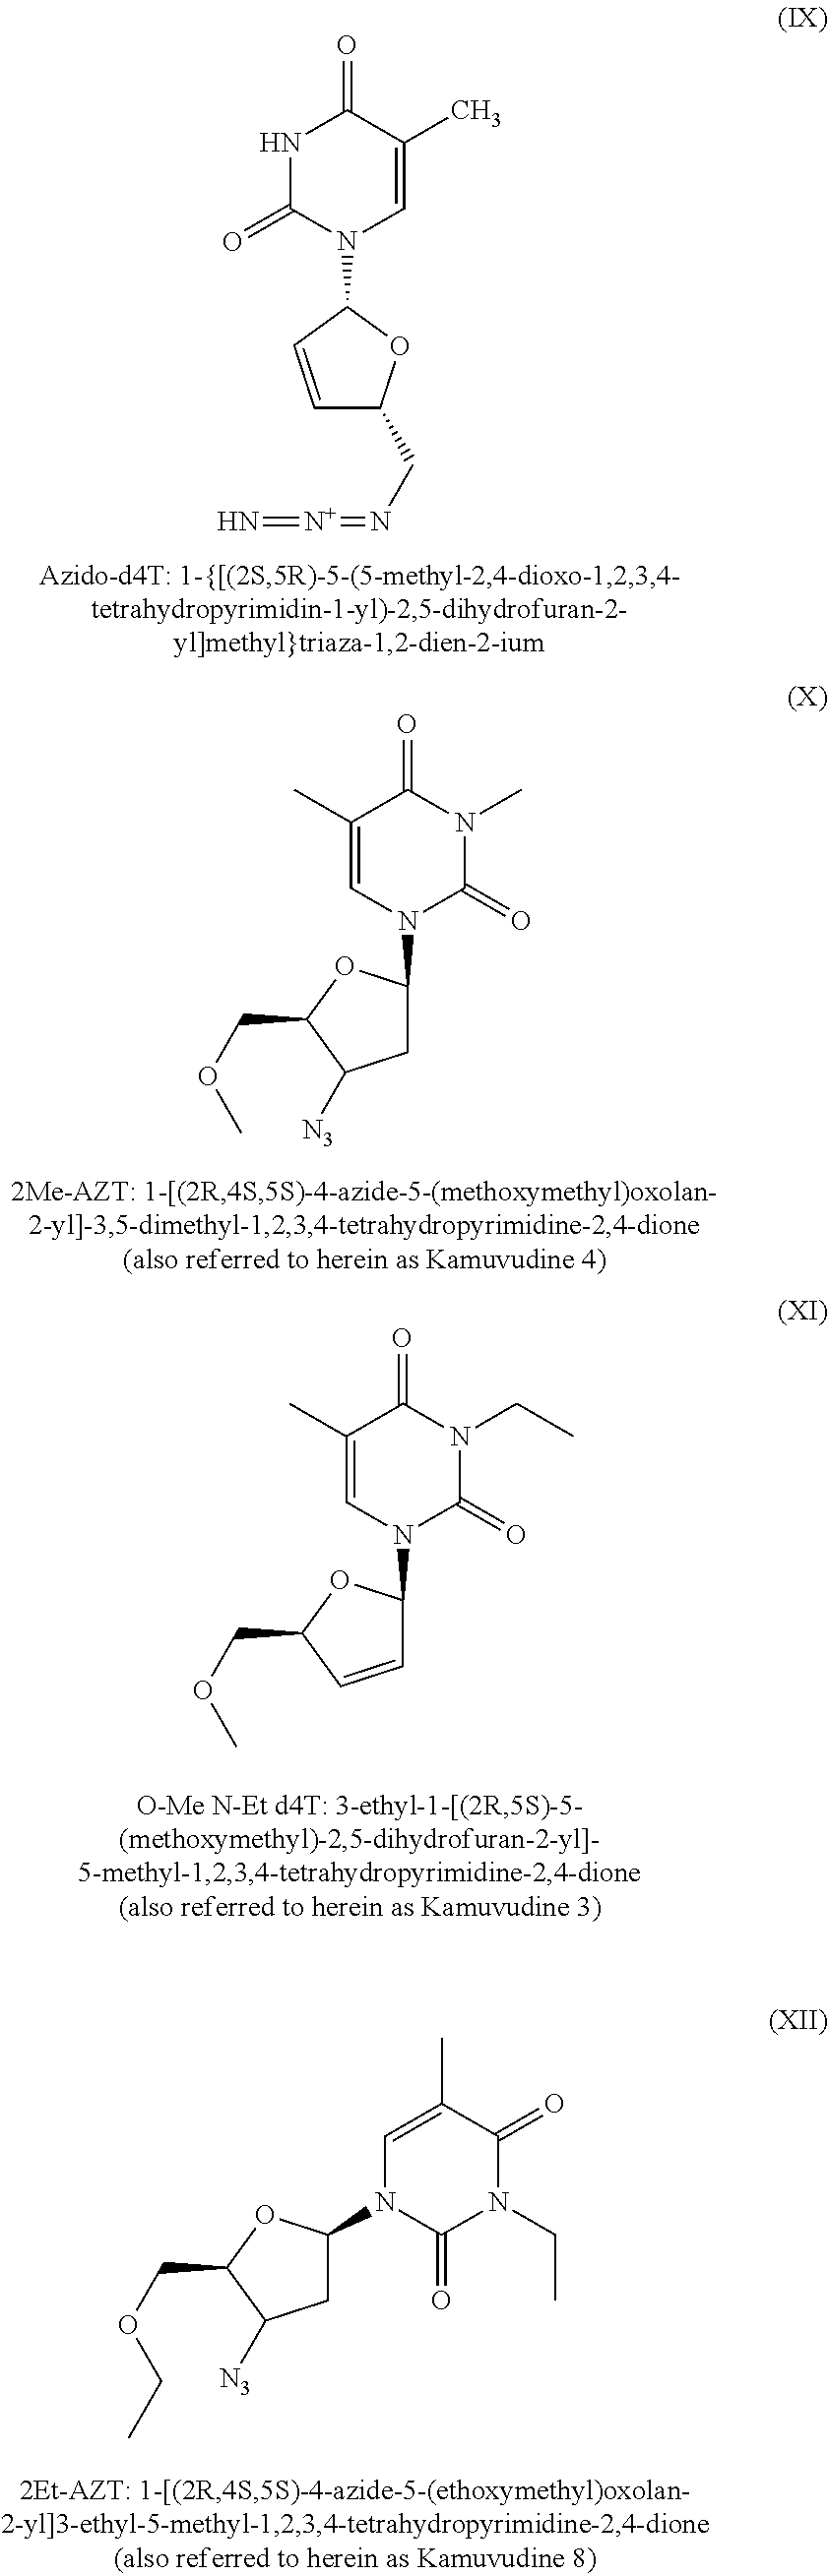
N1C(=O)N(C2C=CC(CN=[N+]=N)O2)C=C(C)C1=O.C1(C)=CN(C2OC(COC)C([N3])C2)C(=O)N(C)C1=O.C1(C)=CN(C2OC(COC)C=C2)C(=O)N(CC)C1=O.C1(C)=CN(C2OC(COCC)C([N3])C2)C(=O)N(CC)C1=O
